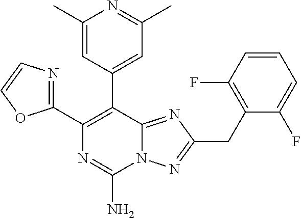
N12C(=NC(CC3=C(F)C=CC=C3F)=N1)C(C1=CC(C)=NC(C)=C1)=C(C1=NC=CO1)N=C2N
